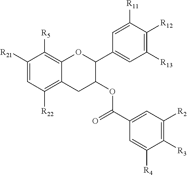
C1([R21])=CC([R22])=C2C(=C1[R5])OC(C1=CC([R13])=C([R12])C([R11])=C1)C(OC(C1=CC([R2])=C([R3])C([R4])=C1)=O)C2
